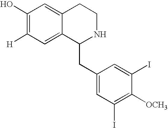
C1(O)=C([H])C=C2C(=C1)CCNC2CC1=CC(I)=C([OCH3])C(I)=C1
